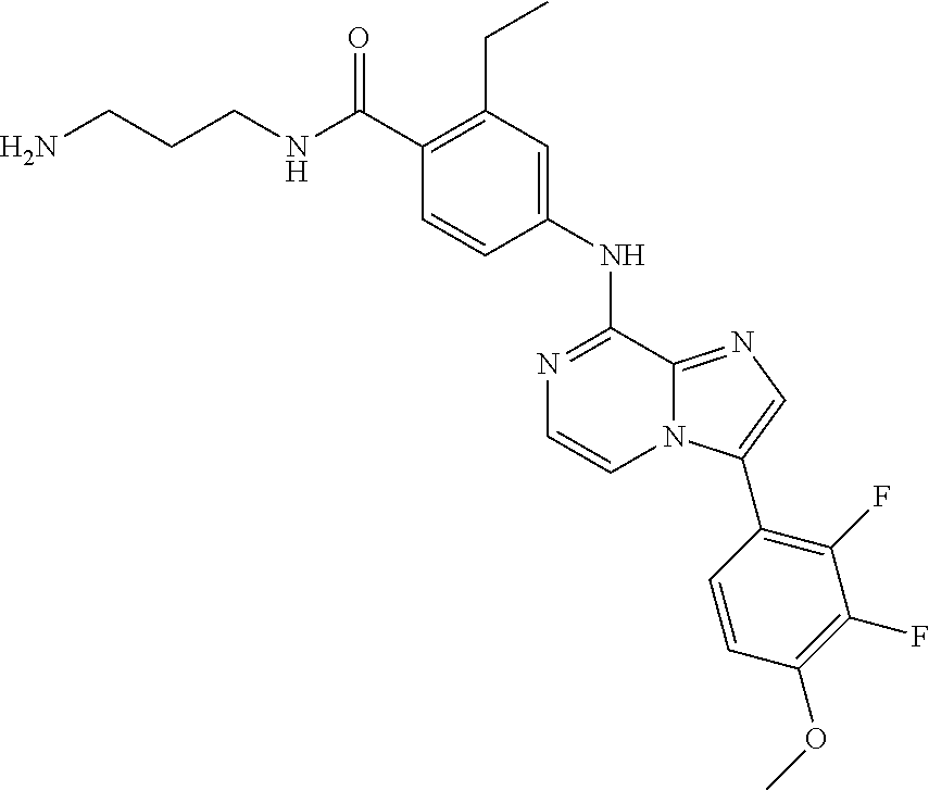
N(C(C1=C(CC)C=C(NC2=NC=CN3C2=NC=C3C2=C(F)C(F)=C(OC)C=C2)C=C1)=O)CCCN
